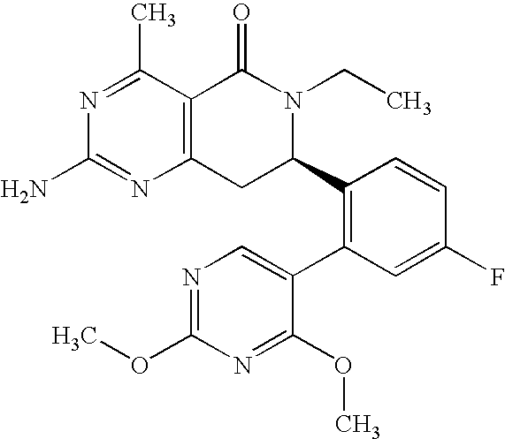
C12=C(C(C)=NC(N)=N1)C(=O)N(CC)C(C1=C(C3=CN=C(OC)N=C3OC)C=C(F)C=C1)C2
